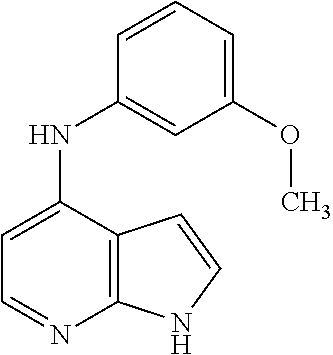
C12=C(C(NC3=CC(OC)=CC=C3)=CC=N1)C=CN2
